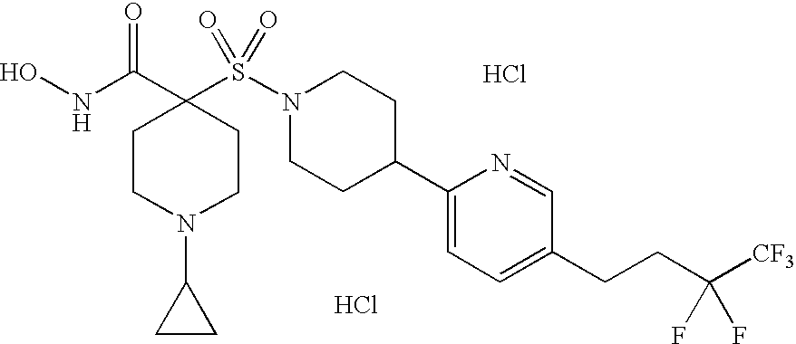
Cl.ONC(C1(S(N2CCC(C3=CC=C(CCC([CF3])(F)F)C=N3)CC2)(=O)=O)CCN(C2CC2)CC1)=O.Cl
